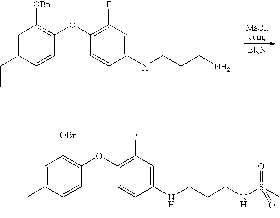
[Et3N].C1=C(CC)C=CC(OC2=C(F)C=C(NCCCN)C=C2)=C1[OBn].C1=C(CC)C=CC(OC2=C(F)C=C(NCCCNS(C)(=O)=O)C=C2)=C1[OBn]
